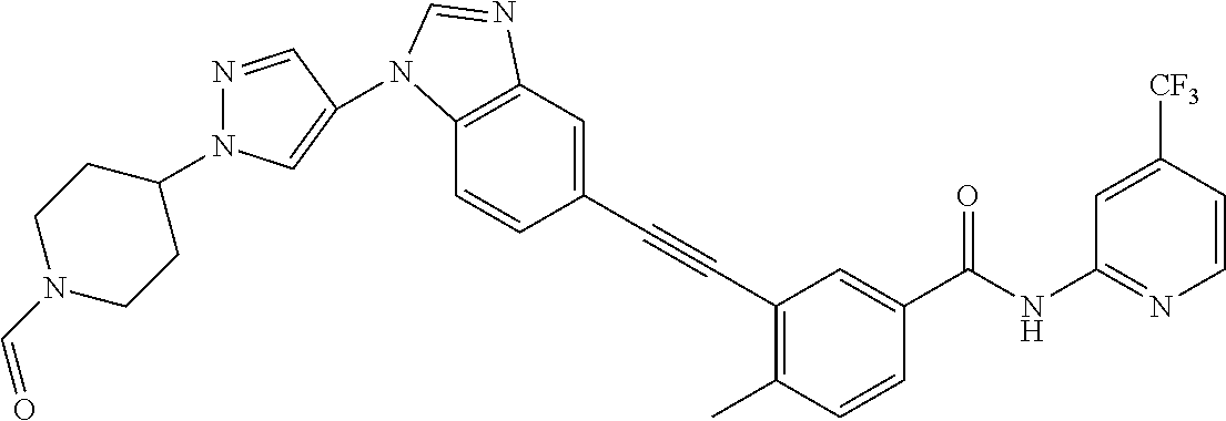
C1(C#CC2=C(C)C=CC(C(NC3=NC=CC([CF3])=C3)=O)=C2)=CC2=C(C=C1)N(C1=CN(C3CCN(C=O)CC3)N=C1)C=N2
